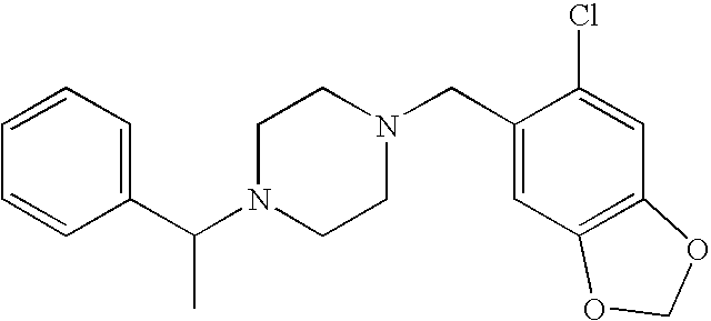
C(N1CCN(CC2=CC3=C(C=C2Cl)OCO3)CC1)(C1=CC=CC=C1)C
